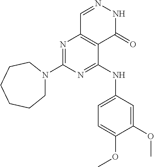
N1=C(N2CCCCCC2)N=C(NC2=CC=C(OC)C(OC)=C2)C2=C1C=NNC2=O
